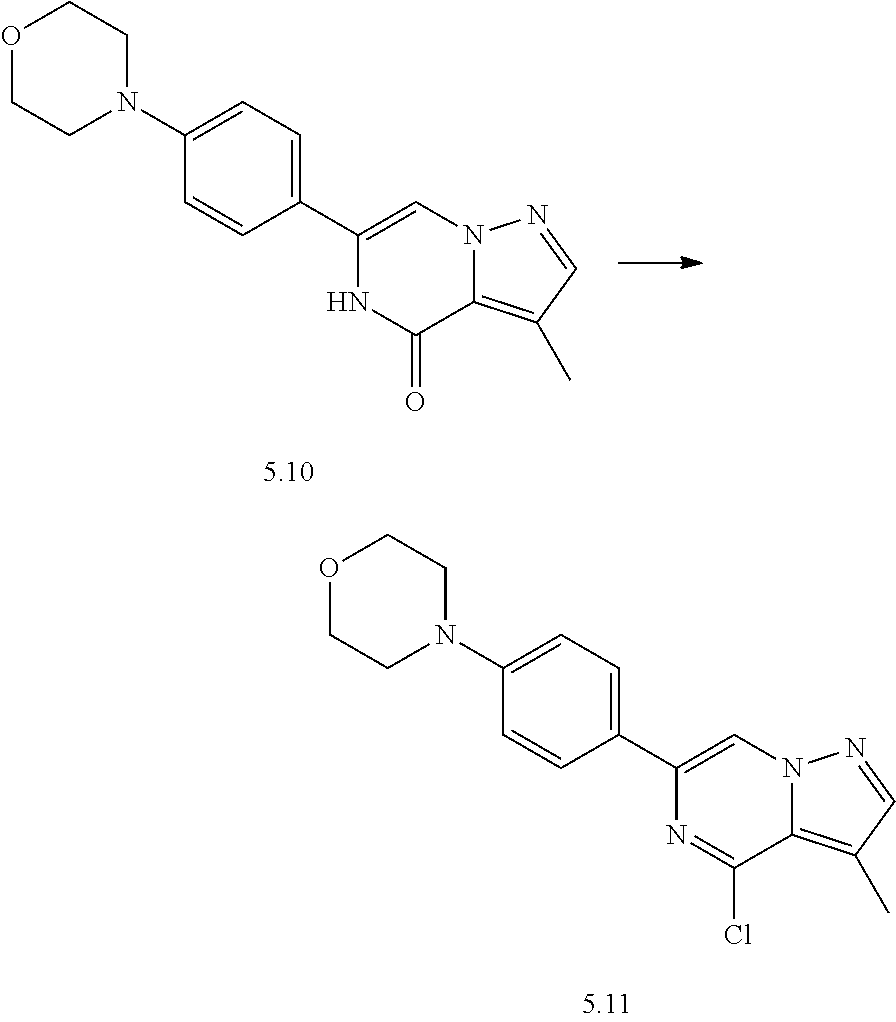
C1(C2=CC=C(N3CCOCC3)C=C2)=CN2C(=C(C)C=N2)C(Cl)=N1.C1(C2=CC=C(N3CCOCC3)C=C2)=CN2C(=C(C)C=N2)C(=O)N1
